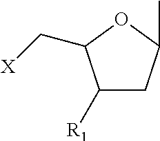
C1([R1])CC(C)OC1C[X]
